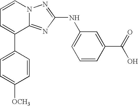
C1=CN2C(=NC(NC3=CC=CC(C(=O)O)=C3)=N2)C(C2=CC=C([OCH3])C=C2)=C1
